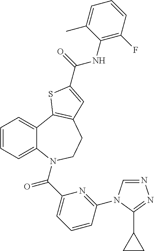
C1=CC=C2C(=C1)C1=C(CCN2C(C2=CC=CC(N3C=NN=C3C3CC3)=N2)=O)C=C(C(=O)NC2=C(F)C=CC=C2C)S1
